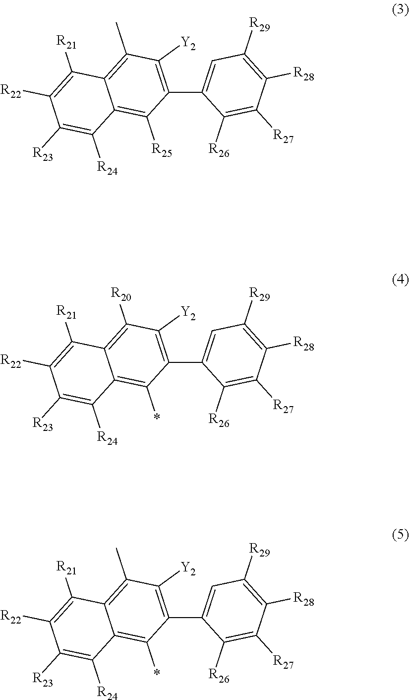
C1(C2=CC([R29])=C([R28])C([R27])=C2[R26])=C([Y2])C(C)=C2C(=C1[R25])C([R24])=C([R23])C([R22])=C2[R21].C1(C2=CC([R29])=C([R28])C([R27])=C2[R26])=C([Y2])C([R20])=C2C(=C1*)C([R24])=C([R23])C([R22])=C2[R21].C1(C2=CC([R29])=C([R28])C([R27])=C2[R26])=C([Y2])C(C)=C2C(=C1*)C([R24])=C([R23])C([R22])=C2[R21]
